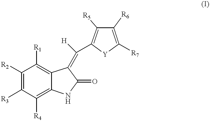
C1([R4])=C2C(=C([R1])C([R2])=C1[R3])C(=C(C1=C([R5])C([R6])=C([R7])[Y]1)[H])C(=O)N2
